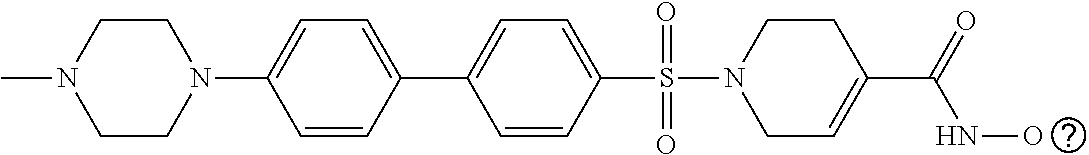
C1=CC(S(=O)(=O)N2CC=C(C(=O)NO)CC2)=CC=C1C1=CC=C(N2CCN(C)CC2)C=C1
